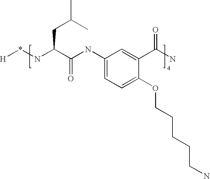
*(NC(C(NC1=CC=C(OCCCCCN)C(C(N)=O)=C1)=O)CC(C)C)[H]
